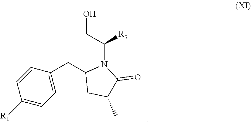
C1([R1])=CC=C(CC2CC(C)C(=O)N2C(CO)[R7])C=C1
